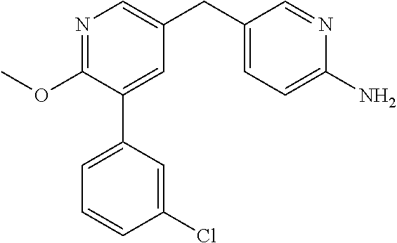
C1(OC)=NC=C(CC2=CC=C(N)N=C2)C=C1C1=CC=CC(Cl)=C1
